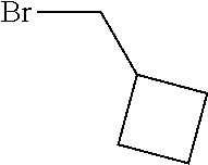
BrCC1CCC1
